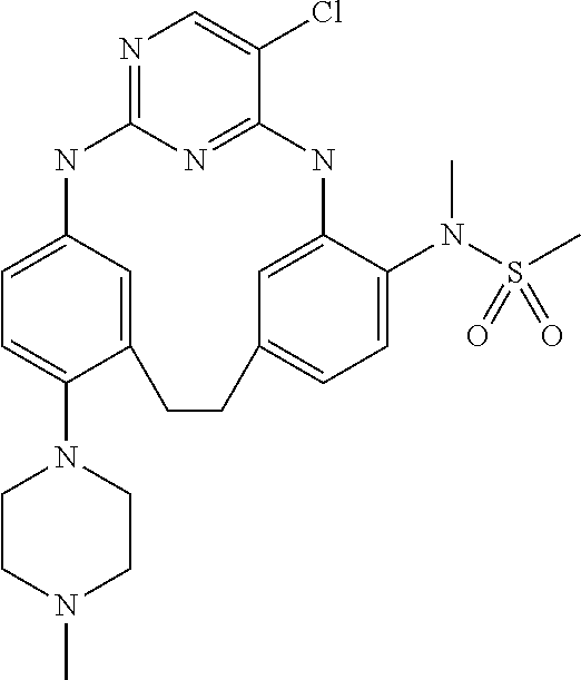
N1=C2N=C(C(Cl)=C1)NC1=CC(=CC=C1N(S(C)(=O)=O)C)CCC1=CC(=CC=C1N1CCN(C)CC1)N2
